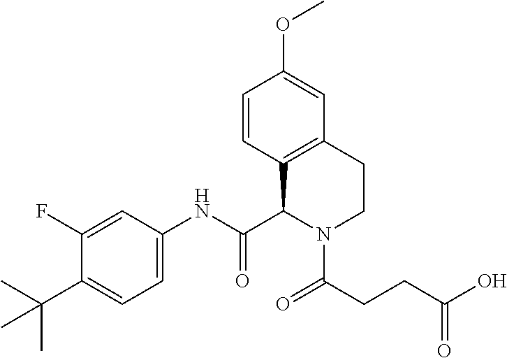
C1(F)=CC(NC(C2N(C(=O)CCC(O)=O)CCC3=C2C=CC(OC)=C3)=O)=CC=C1C(C)(C)C
